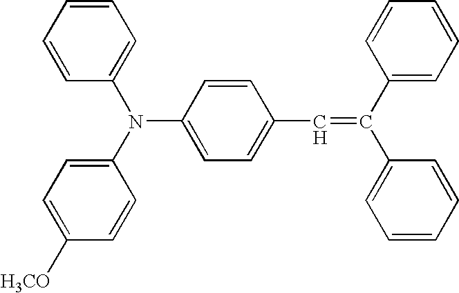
C1=CC=CC(N(C2=CC=C([H3CO])C=C2)C2=CC=C(C=C(C3=CC=CC=C3)C3=CC=CC=C3)C=C2)=C1
